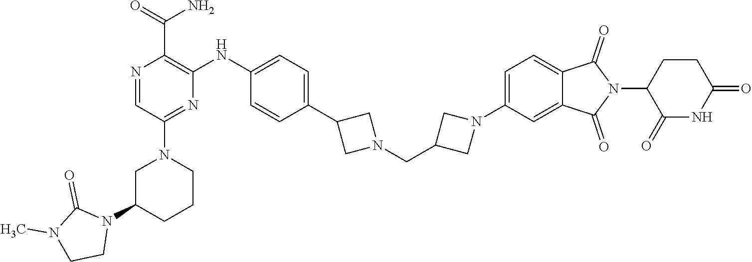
C1CC(N2C(=O)C3=CC=C(N4CC(CN5CC(C6=CC=C(NC7=C(C(=O)N)N=CC(N8CCCC(N9C(=O)N(C)CC9)C8)=N7)C=C6)C5)C4)C=C3C2=O)C(=O)NC1=O
